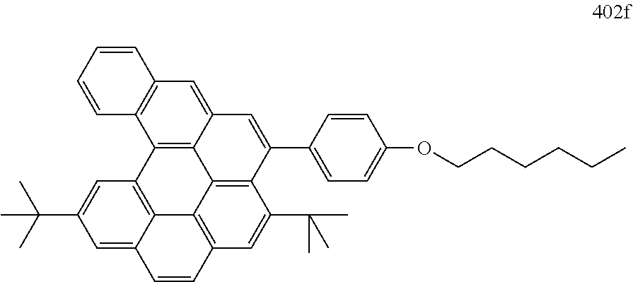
C1=C2C3=C(C=C1C(C)(C)C)C1=C4C5=C(C(C(C)(C)C)=CC(=C35)C=C2)C(C2=CC=C(OCCCCCC)C=C2)=CC4=CC2=C1C=CC=C2
